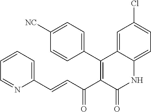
C1=CC=C(C=CC(C2=C(C3=CC=C([NC])C=C3)C3=CC(Cl)=CC=C3NC2=O)=O)N=C1
